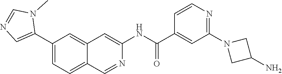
C1(C2=CN=CN2C)=CC=C2C(=C1)C=C(NC(=O)C1=CC(N3CC(N)C3)=NC=C1)N=C2
